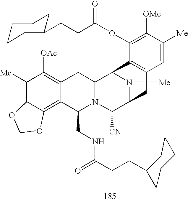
C1([Me])=C2C(=C3C(=C1[OAc])CC1N(C3CNC(=O)CCC3CCCCC3)C([CN])C3N([Me])C1C1=C(C3)C=C([Me])C([OMe])=C1OC(CCC1CCCCC1)=O)OCO2
